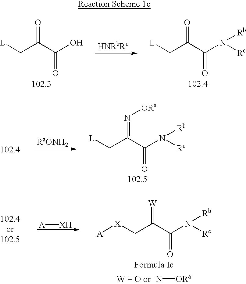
[L]CC(C(O)=O)=O.[L]CC(C(N([Rc])[Rb])=O)=O.[L]CC(C(N([Rc])[Rb])=O)=N[ORa].[RaONH2].[A][XH].[X](CC(C(N([Rc])[Rb])=O)=[W])[A].N[ORa]
